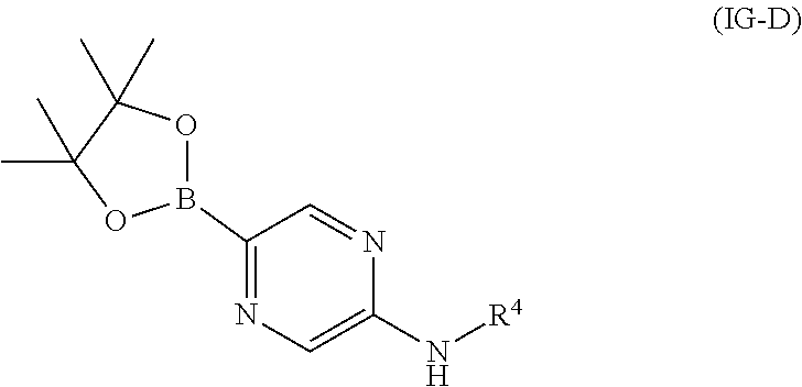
N1=C(B2OC(C)(C)C(C)(C)O2)C=NC(N[R4])=C1
